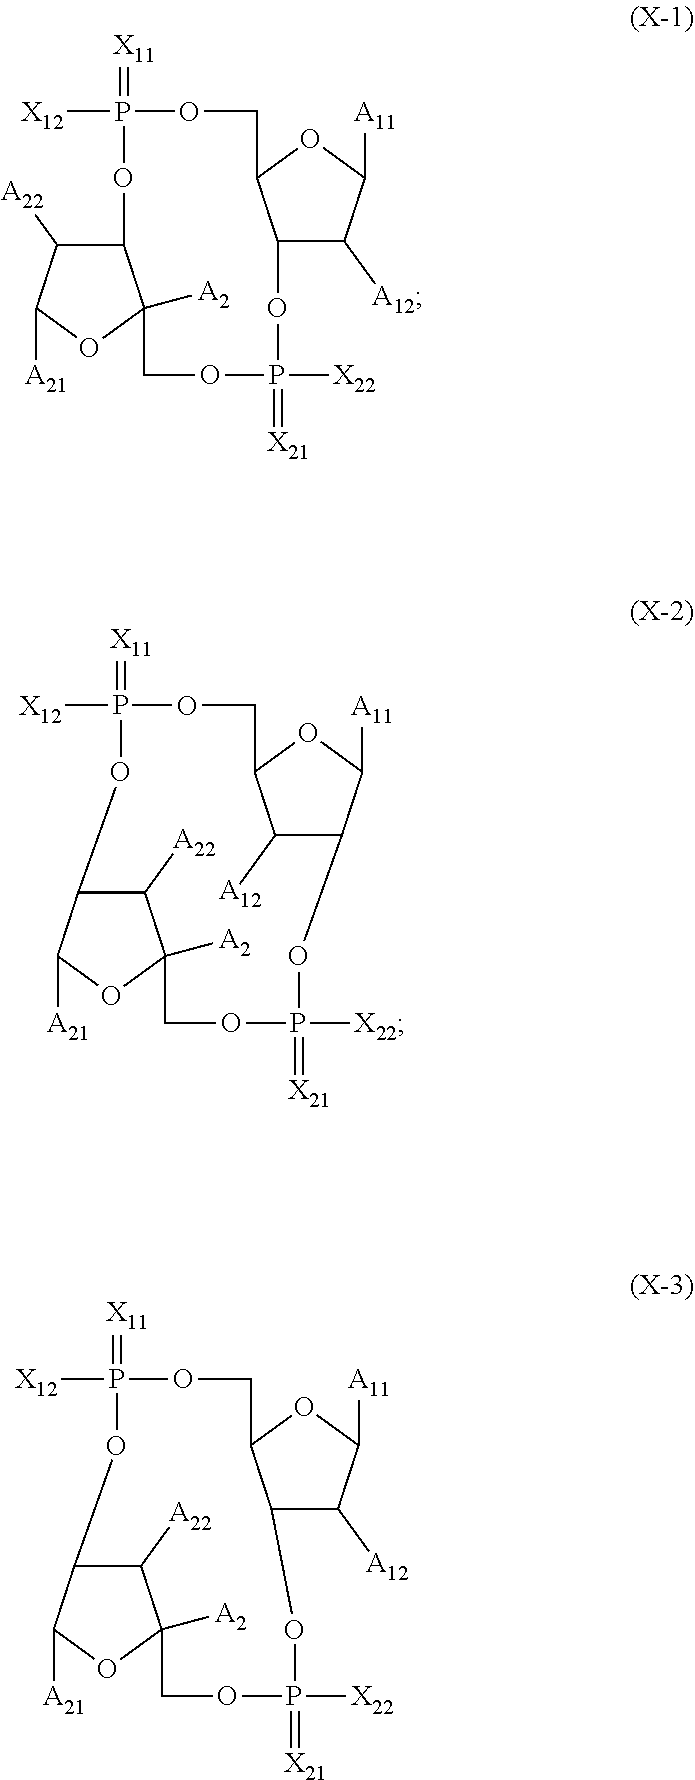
C12C([A22])C([A21])OC1([A2])COP([X22])(=[X21])OC1C([A12])C([A11])OC1COP([X12])(=[X11])O2.C1([A22])C2C([A21])OC1([A2])COP(=[X21])([X22])OC1C([A12])C(COP([X12])(=[X11])O2)OC1[A11].C1([A22])C2C([A21])OC1([A2])COP(=[X21])([X22])OC1C([A12])C([A11])OC1COP([X12])(=[X11])O2
